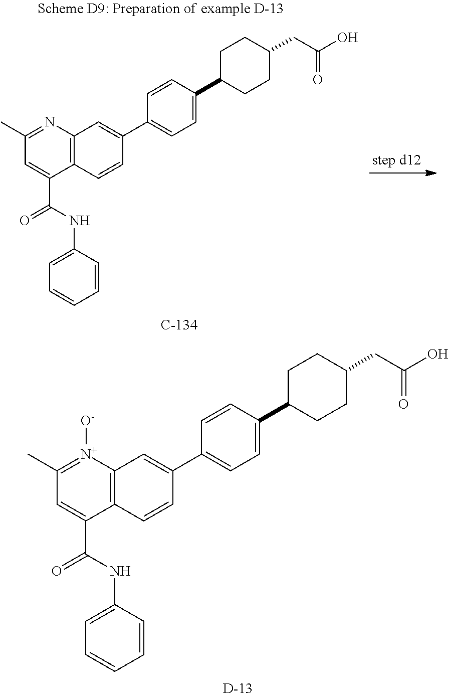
N1=C(C)C=C(C(=O)NC2=CC=CC=C2)C2=C1C=C(C1=CC=C(C3CCC(CC(O)=O)CC3)C=C1)C=C2.[N+]1([O-])=C(C)C=C(C(=O)NC2=CC=CC=C2)C2=C1C=C(C1=CC=C(C3CCC(CC(O)=O)CC3)C=C1)C=C2.[D]
